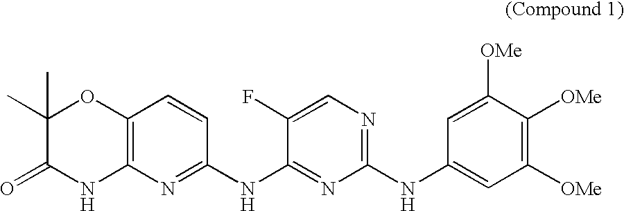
C12=C(N=C(NC3=NC(NC4=CC([OMe])=C([OMe])C([OMe])=C4)=NC=C3F)C=C1)NC(=O)C(C)(C)O2
